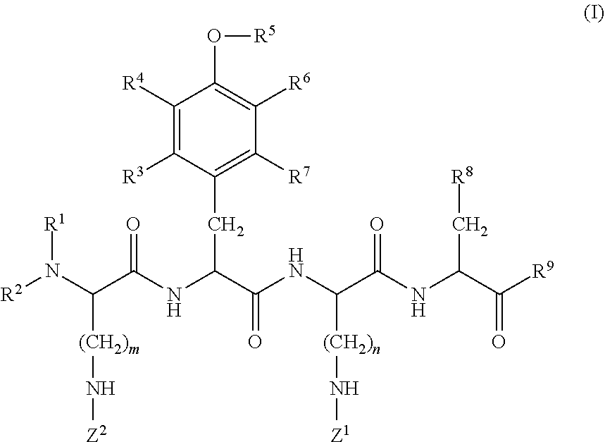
[R2]N(C(C(NC(C(NC(C(NC(C(=O)[R9])C[R8])=O)[(CH2)n]N[Z1])=O)CC1=C([R7])C([R6])=C(O[R5])C([R4])=C1[R3])=O)[(CH2)m]N[Z2])[R1]
